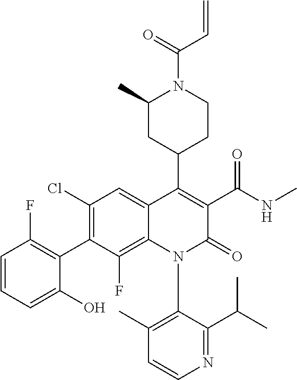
C1=CN=C(C(C)C)C(N2C(=O)C(C(NC)=O)=C(C3CC(C)N(C(=O)C=C)CC3)C3=CC(Cl)=C(C4=C(F)C=CC=C4O)C(F)=C23)=C1C
